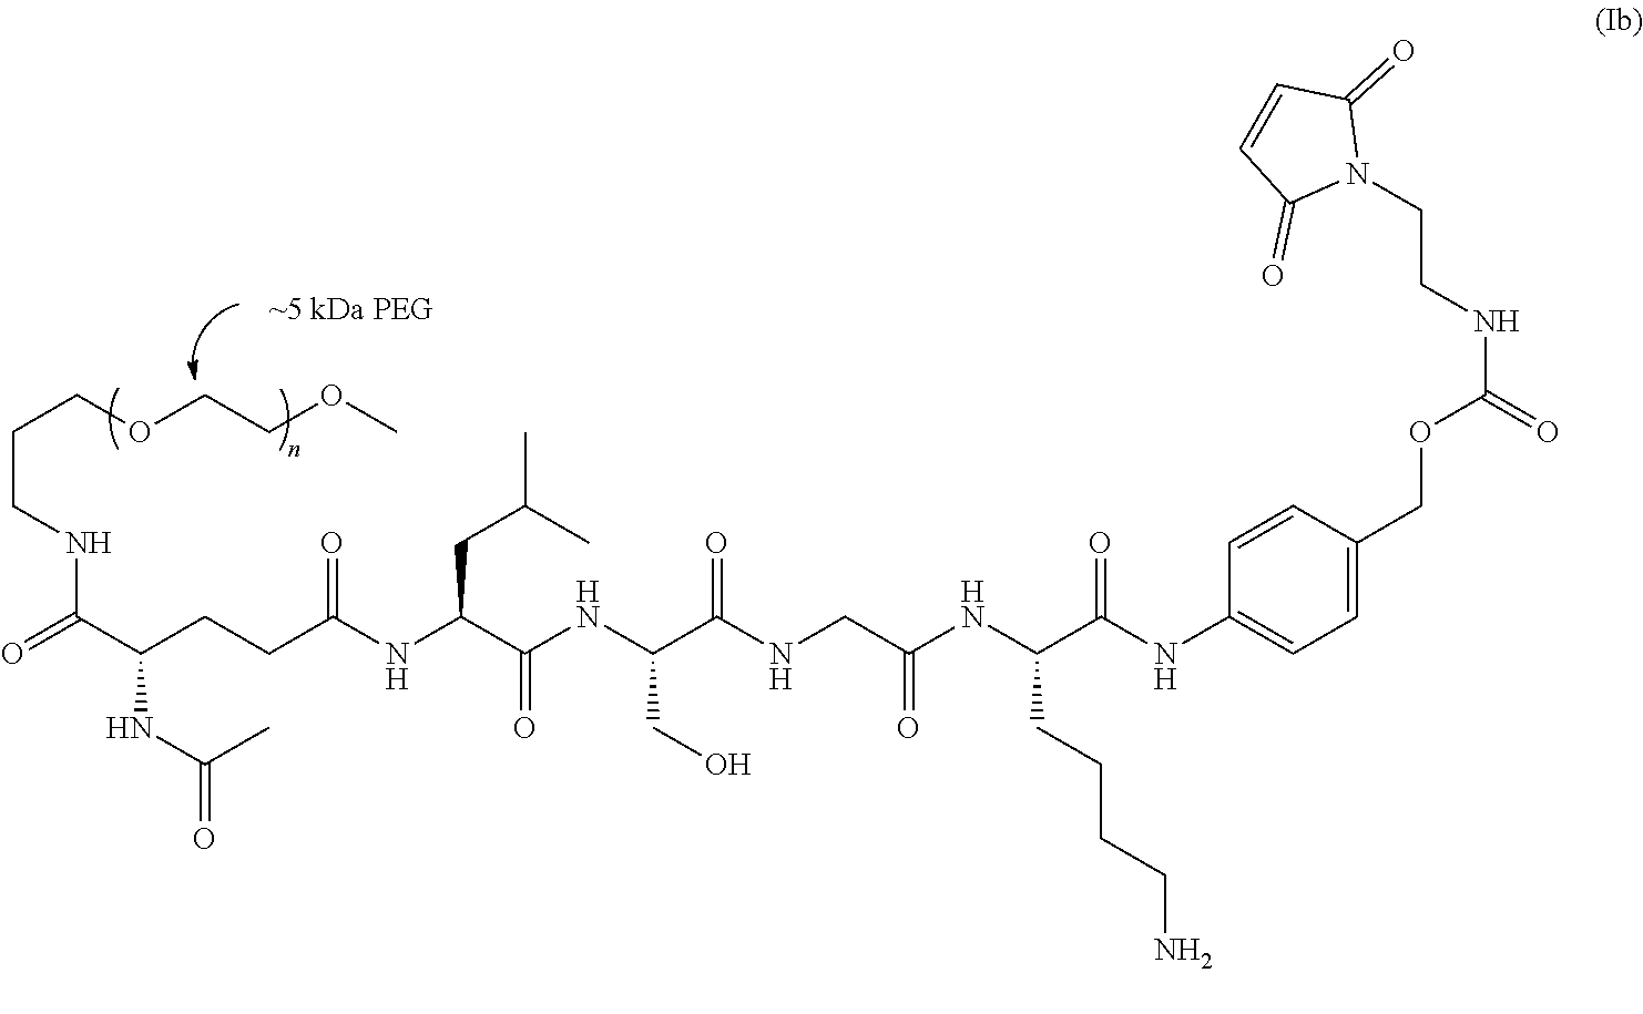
O=C(C(CCC(NC(C(NC(C(NCC(NC(C(NC1=CC=C(COC(NCCN2C(=O)C=CC2=O)=O)C=C1)=O)CCCCN)=O)=O)CO)=O)CC(C)C)=O)NC(=O)C)NCCCOCCOC
